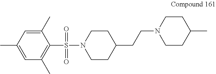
C1CN(S(=O)(C2=C(C)C=C(C)C=C2C)=O)CCC1CCN1CCC(C)CC1
